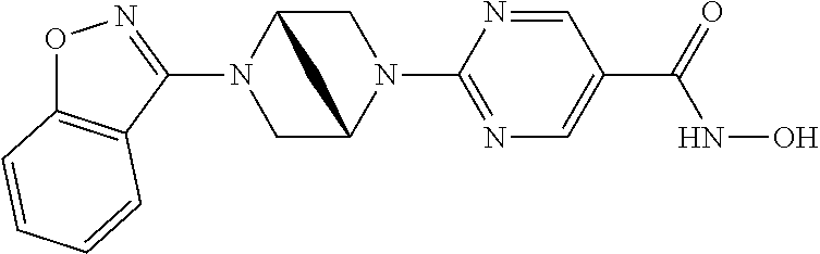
C1(N2CC3N(C4=NC=C(C(NO)=O)C=N4)CC2C3)=NOC2=C1C=CC=C2
